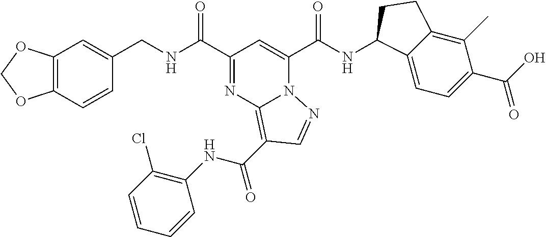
C12=C(C=CC(CNC(C3=NC4=C(C(NC5=C(Cl)C=CC=C5)=O)C=NN4C(C(NC4C5=CC=C(C(=O)O)C(C)=C5CC4)=O)=C3)=O)=C1)OCO2
